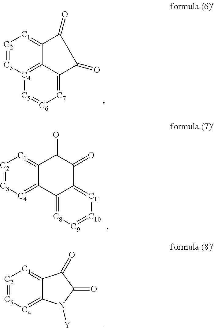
[C2]1=[C3][C4]2=C3C(=[C1]1)C(=O)C(=O)C3=[C7][C6]=[C5]2.[C2]1=[C3][C4]=C2C(=[C1]1)C(=O)C(=O)C1=[C11][C10]=[C9][C8]=C21.[C2]1=[C3][C4]=C2C(=[C1]1)C(=O)C(=O)N2[Y]
